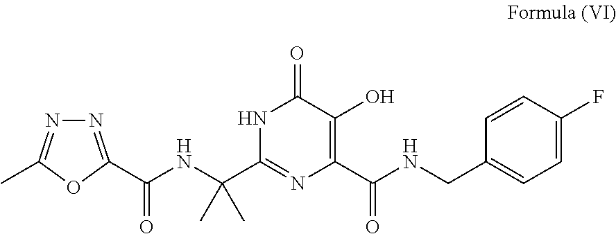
N1=C(C(NC(C2=NC(C(NCC3=CC=C(F)C=C3)=O)=C(O)C(=O)N2)(C)C)=O)OC(C)=N1
